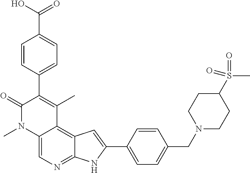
C1=CC(C(O)=O)=CC=C1C1=C(C)C2=C3C(=NC=C2N(C)C1=O)NC(C1=CC=C(CN2CCC(S(=O)(=O)C)CC2)C=C1)=C3
